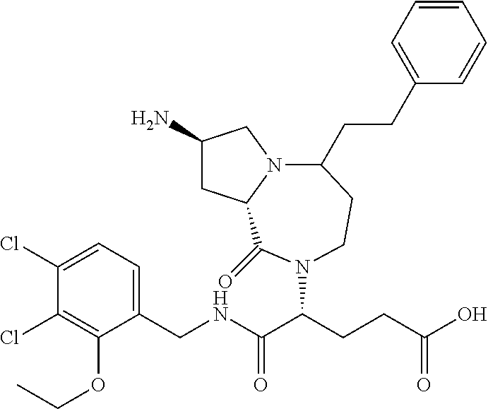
C1(N)CC2N(C1)C(CCC1=CC=CC=C1)CCN(C(CCC(O)=O)C(NCC1=CC=C(Cl)C(Cl)=C1OCC)=O)C2=O
